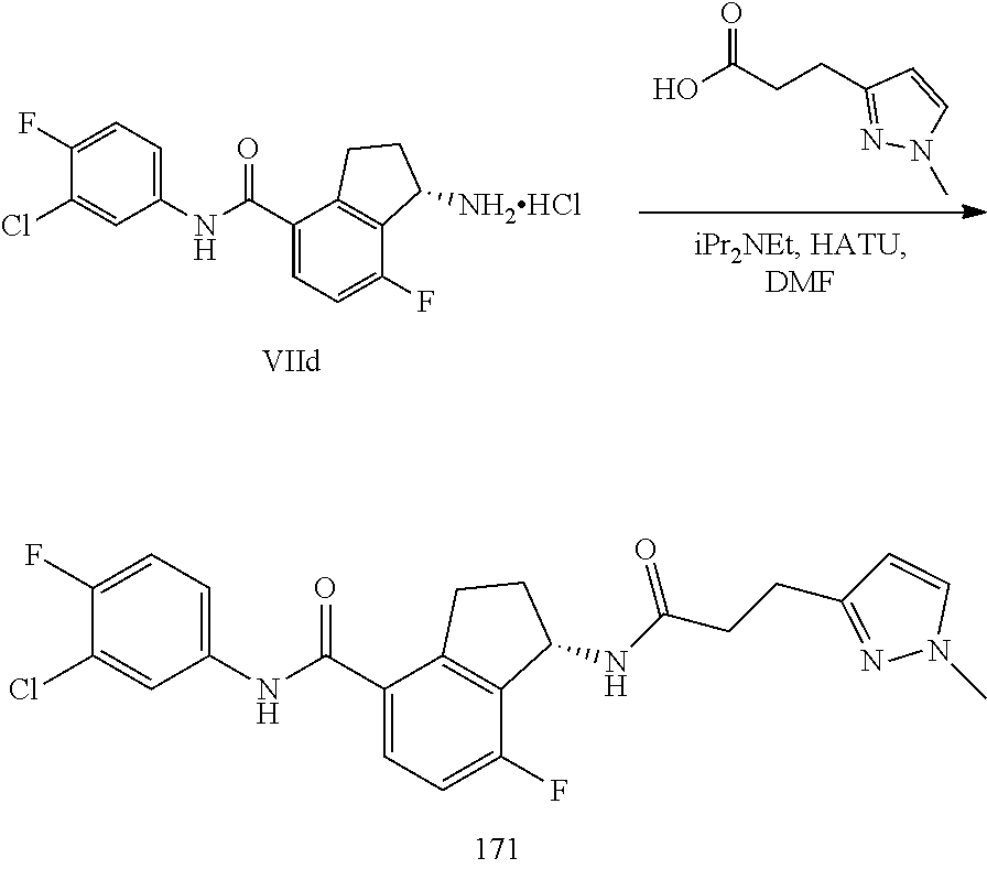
C1(Cl)=CC(NC(C2=CC=C(F)C3=C2CCC3NC(CCC2=NN(C)C=C2)=O)=O)=CC=C1F.OC(CCC1=NN(C)C=C1)=O.C1(Cl)=CC(NC(C2=CC=C(F)C3=C2CCC3[NH2HCl])=O)=CC=C1F
